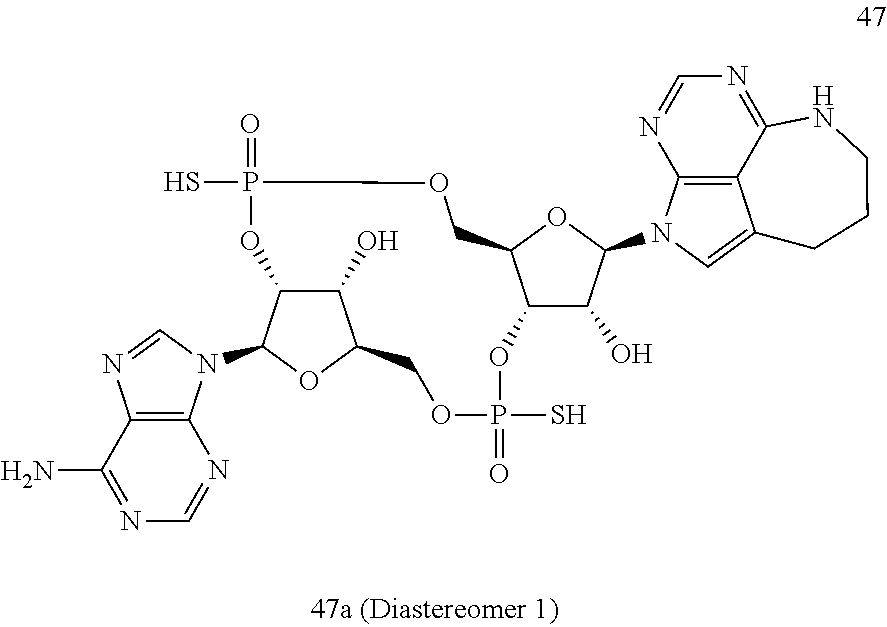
C12=C(N=CN=C1N)N(C1OC3C(O)C1OP(S)(=O)OCC1C(OP(S)(=O)OC3)C(O)C(N3C=C4C5=C3N=CN=C5NCCC4)O1)C=N2
